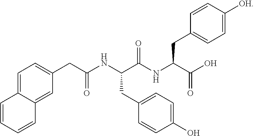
C1=C2C(=CC(CC(NC(C(NC(C(O)=O)CC3=CC=C([OH])C=C3)=O)CC3=CC=C(O)C=C3)=O)=C1)C=CC=C2
